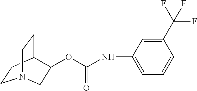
C1CC2CCN1CC2OC(NC1=CC=CC(C(F)(F)F)=C1)=O
